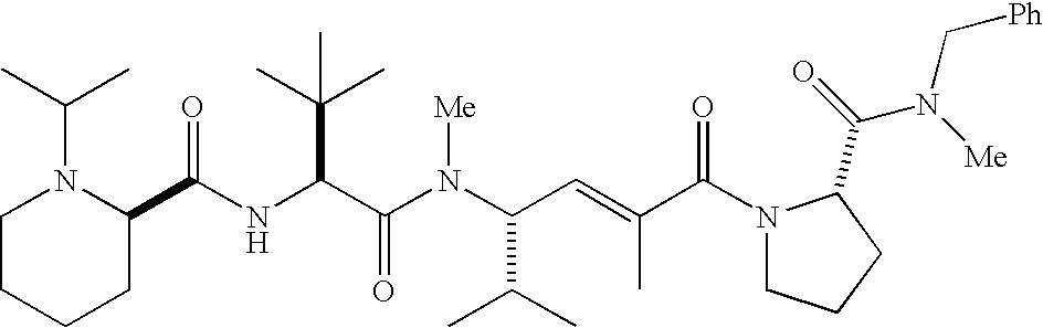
N(C(C(N(C(C(C)C)C=C(C)C(N1CCCC1C(=O)N(C[Ph])[Me])=O)[Me])=O)C(C)(C)C)C(C1N(C(C)C)CCCC1)=O
